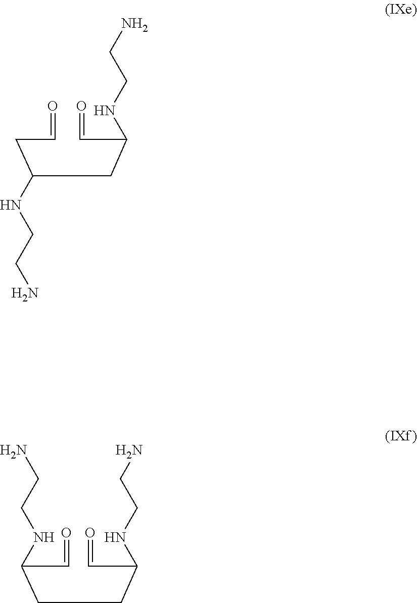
C(=O)CC(CC(C=O)NCCN)NCCN.C(=O)C(CCC(C=O)NCCN)NCCN
